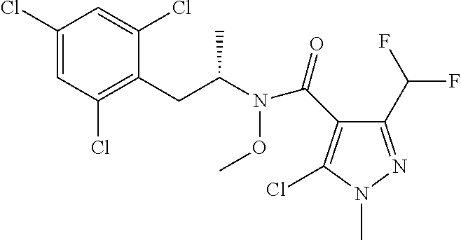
C1(Cl)=CC(Cl)=C(CC(N(C(C2=C(Cl)N(C)N=C2C(F)F)=O)OC)C)C(Cl)=C1
